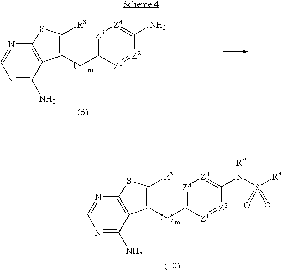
C1(CC2=[Z3][Z4]=C(N)[Z2]=[Z1]2)=C([R3])SC2=C1C(N)=NC=N2.C1(CC2=[Z3][Z4]=C(NS([R8])(=O)=O)[Z2]=[Z1]2)=C([R3])SC2=C1C(N)=NC=N2
